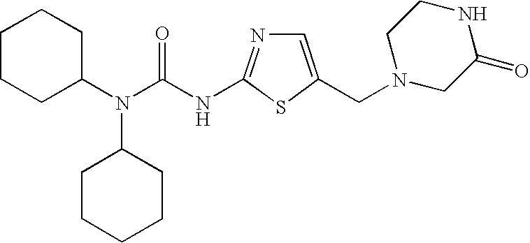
C1=C(CN2CC(=O)NCC2)SC(NC(N(C2CCCCC2)C2CCCCC2)=O)=N1
